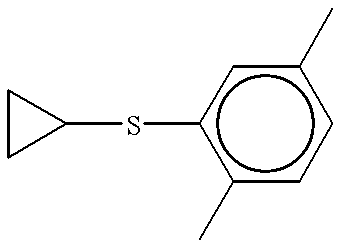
C1CC1Sc1c(C)ccc(C)c1
